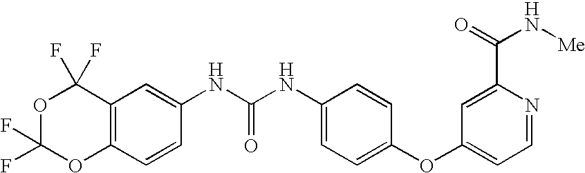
O1C2=C(C(F)(F)OC1(F)F)C=C(NC(NC1=CC=C(OC3=CC=NC(C(N[Me])=O)=C3)C=C1)=O)C=C2
